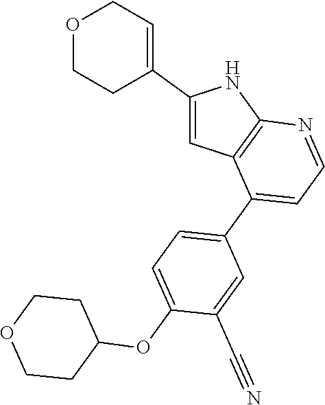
C1(C2=CCOCC2)=CC2=C(N1)N=CC=C2C1=CC=C(OC2CCOCC2)C(C#N)=C1
